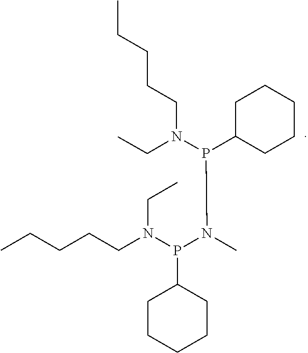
CCCCCN(P(C1CCCCC1)N(C)P(C1CCCCC1)N(CC)CCCCC)CC
